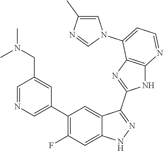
C1=NC=C(C2=C(F)C=C3C(=C2)C(C2=NC4=C(N2)N=CC=C4N2C=C(C)N=C2)=NN3)C=C1CN(C)C
